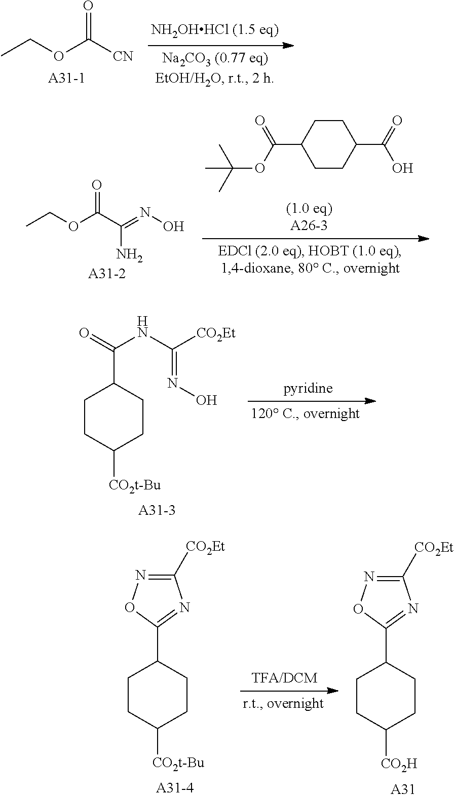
CCOC([CN])=O.C1CC(C(OC(C)(C)C)=O)CCC1C(=O)O.CCOC(C(=NO)N)=O.C1CC([CO2t-Bu])CCC1C(=O)NC([CO2Et])=NO.C1CC([CO2t-Bu])CCC1C1=NC([CO2Et])=NO1.C1CC([CO2H])CCC1C1=NC([CO2Et])=NO1.[A31]
